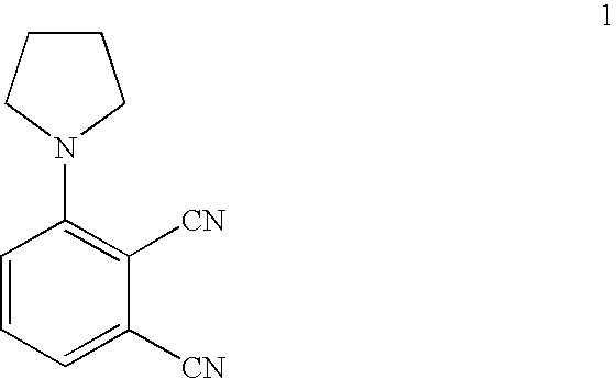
C1=CC=C([CN])C([CN])=C1N1CCCC1
